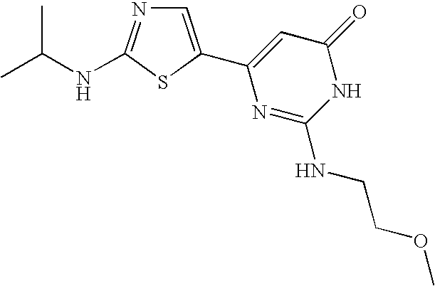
C1=C(C2=CC(=O)NC(NCCOC)=N2)SC(NC(C)C)=N1
